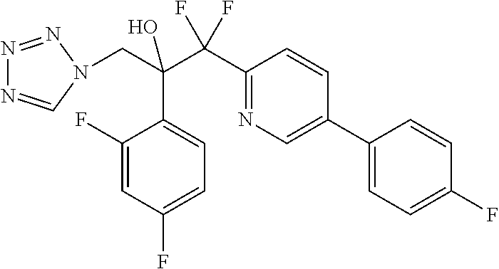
C1(F)=CC(F)=CC=C1C(C(C1=NC=C(C2=CC=C(F)C=C2)C=C1)(F)F)(CN1C=NN=N1)O
